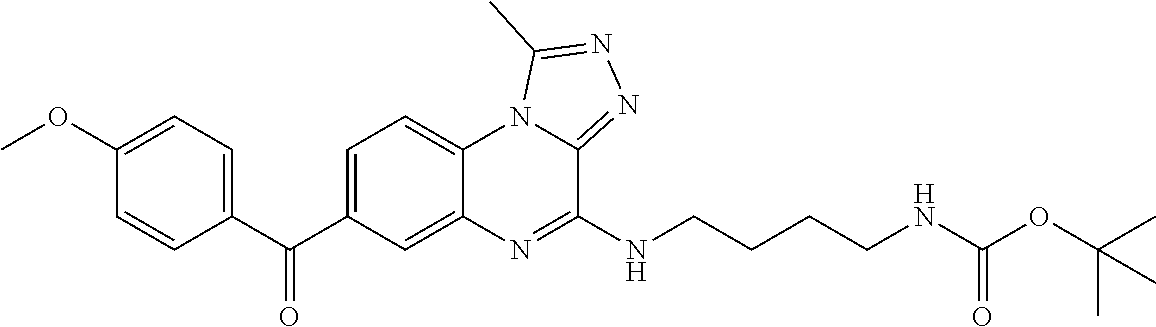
C1=C(C(C2=CC=C(OC)C=C2)=O)C=C2C(=C1)N1C(=NN=C1C)C(NCCCCNC(OC(C)(C)C)=O)=N2
